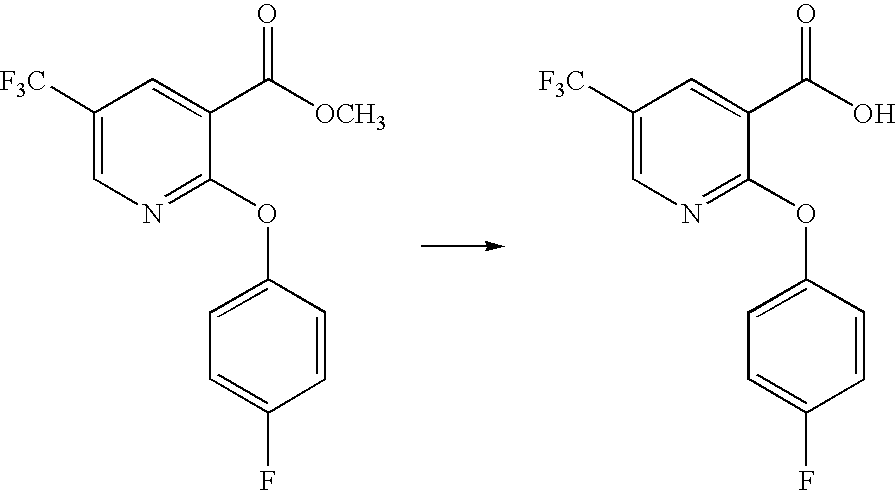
C1([F3C])=CN=C(OC2=CC=C(F)C=C2)C(C(O)=O)=C1.C1([F3C])=CN=C(OC2=CC=C(F)C=C2)C(C([OCH3])=O)=C1
